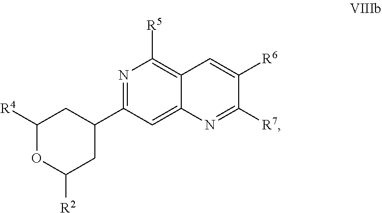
N1=C(C2CC([R4])OC([R2])C2)C=C2C(=C1[R5])C=C([R6])C([R7])=N2
